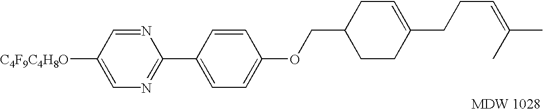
[C4F9C4H8O]C1=CN=C(C2=CC=C(OCC3CCC(CCC=C(C)C)=CC3)C=C2)N=C1
